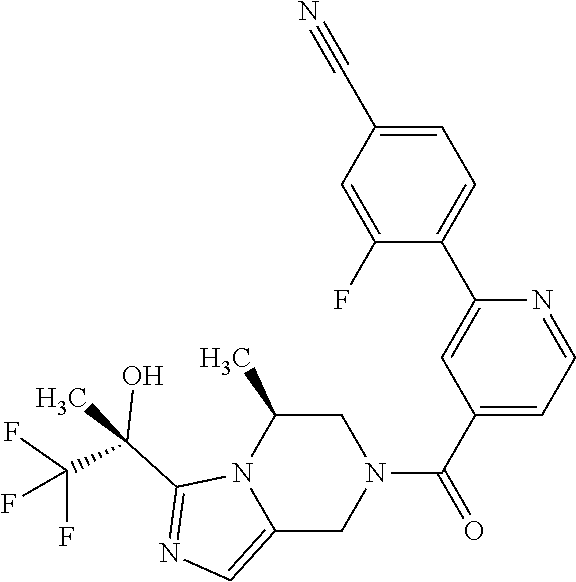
C1(F)=CC(C#N)=CC=C1C1=CC(C(=O)N2CC(C)N3C(=CN=C3C(C)(C(F)(F)F)O)C2)=CC=N1
